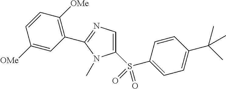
C1=CC(C(C)(C)C)=CC=C1S(C1=CN=C(C2=C([OMe])C=CC([OMe])=C2)N1C)(=O)=O
